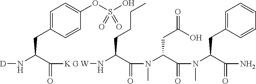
C1=C(CC(N[D])C([K G W]NC(C(N(C)C(C(N(C)C(C(N)=O)CC2=CC=CC=C2)=O)CC(=O)O)=O)CCCC)=O)C=CC(OS(O)(=O)=O)=C1
